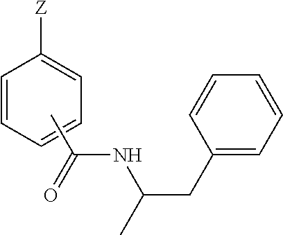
C1=CC=CC=C1[Z].CC(NC(CC1=CC=CC=C1)C)=O
